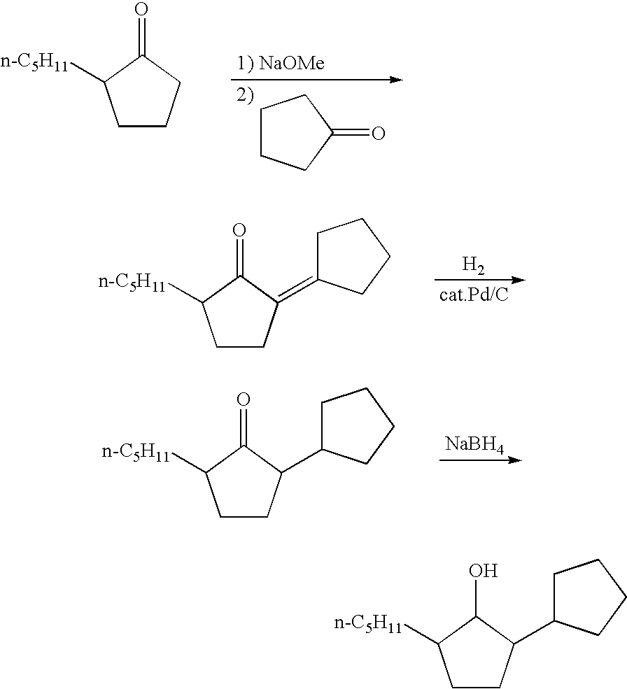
C1CCC(=O)C1.C1CCC(=O)C1[n-C5H11].[H2].C1CC(=C2CCCC2)C(=O)C1[n-C5H11].[NaBH4].C1CC(C2CCCC2)C(=O)C1[n-C5H11].C1CC(C2CCCC2)C(O)C1[n-C5H11]
